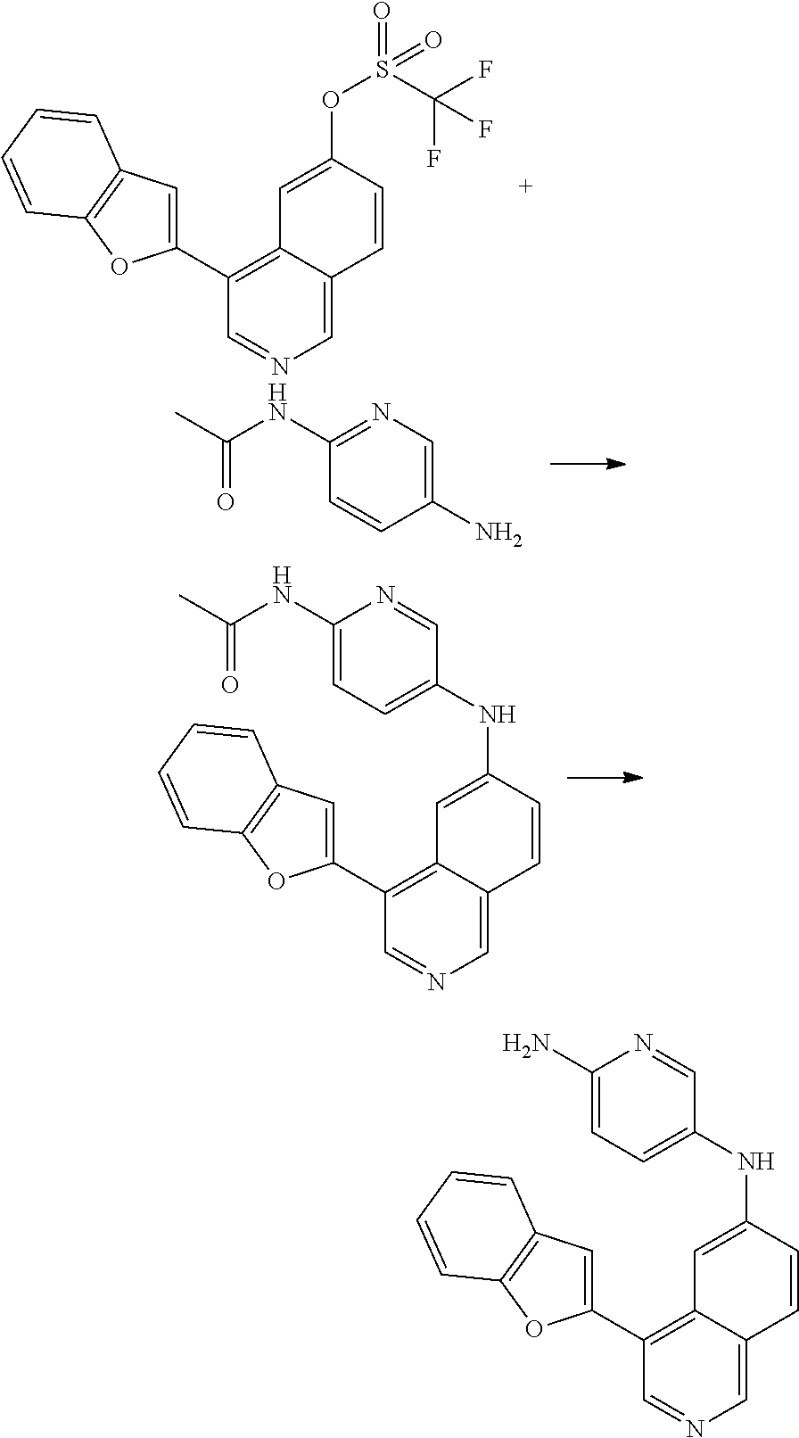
C1=C2C(=C(C3=CC4=C(O3)C=CC=C4)C=N1)C=C(OS(C(F)(F)F)(=O)=O)C=C2.C1=C2C(=C(C3=CC4=C(O3)C=CC=C4)C=N1)C=C(NC1=CC=C(N)N=C1)C=C2.C1(N)=CN=C(NC(C)=O)C=C1.C1=C2C(=C(C3=CC4=C(O3)C=CC=C4)C=N1)C=C(NC1=CC=C(NC(C)=O)N=C1)C=C2
